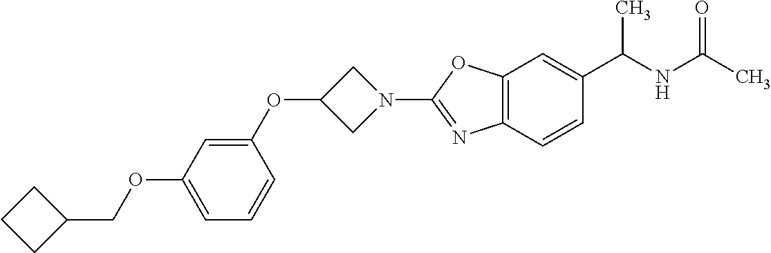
C1=C(OCC2CCC2)C=C(OC2CN(C3=NC4=C(O3)C=C(C(NC(C)=O)C)C=C4)C2)C=C1
